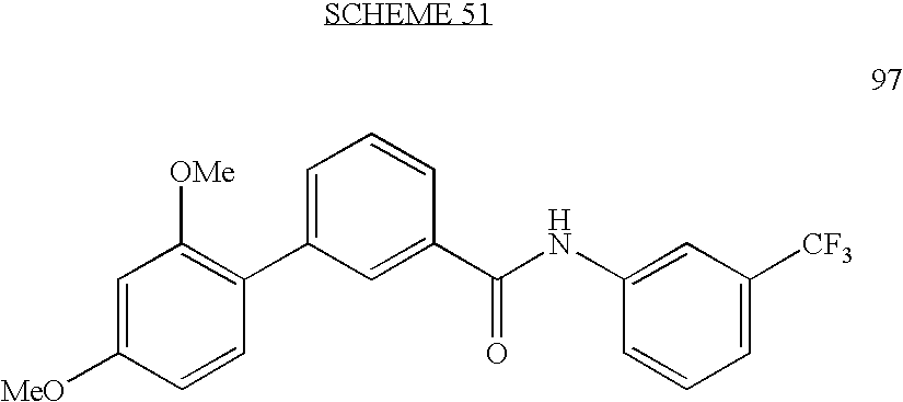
C1=C([MeO])C=CC(C2=CC=CC(C(NC3=CC([CF3])=CC=C3)=O)=C2)=C1[OMe]
